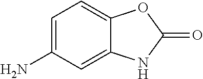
C1=C(N)C=C2C(=C1)OC(=O)N2
